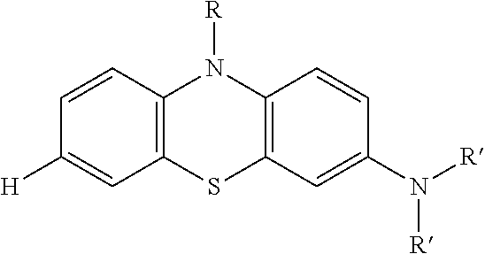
C1=CC2=C(C=C1[H])SC1=C(N2[R])C=CC(N([R])[R])=C1
